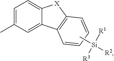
C1=C(C)C=C2C(=C1)[X]C1=C2C=CC=C1.C[Si]([R1])([R3])[R2]
